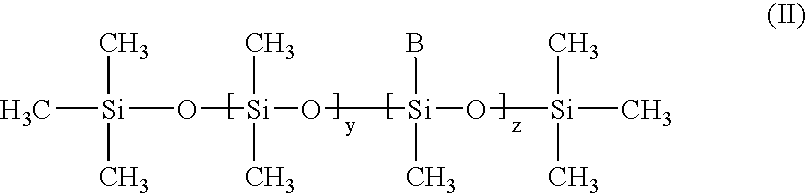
C[Si](C)(C)O[Si](O[Si](O[Si](C)(C)C)(B)C)(C)C
